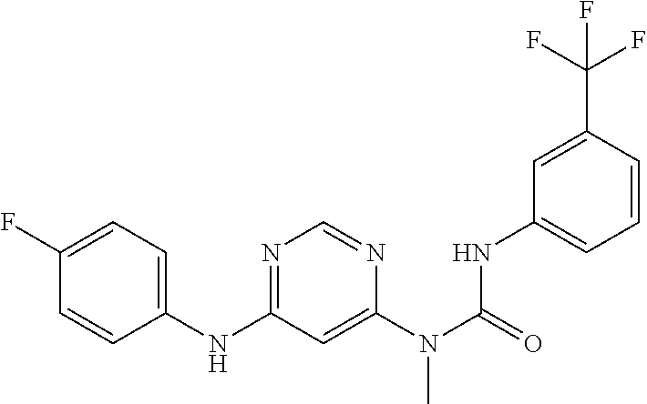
C1(NC2=NC=NC(N(C(NC3=CC=CC(C(F)(F)F)=C3)=O)C)=C2)=CC=C(F)C=C1
